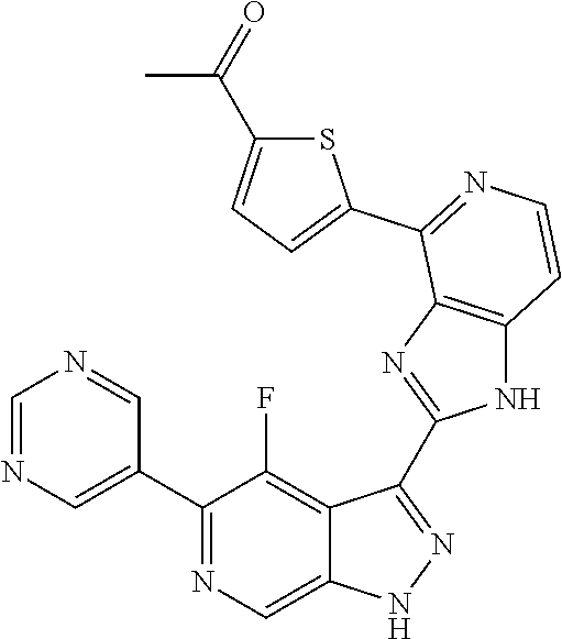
C1=NC=C(C2=NC=C3C(=C2F)C(C2=NC4=C(N2)C=CN=C4C2=CC=C(C(=O)C)S2)=NN3)C=N1
